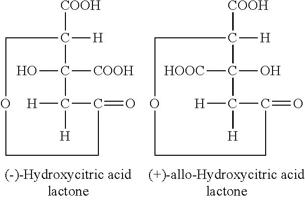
[COOH]C1([H])C([COOH])(O)C([H])([H])C(=O)CCOC1.[COOH]C1([H])C(O)([HOOC])C([H])([H])C(=O)CCOC1
